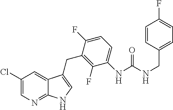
C1(F)=C(CC2=CNC3=NC=C(Cl)C=C32)C(F)=CC=C1NC(NCC1=CC=C(F)C=C1)=O
